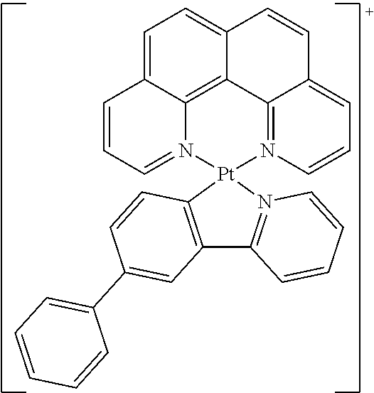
C1=C2C3=C4C(=C1)C=CC1=CC=CN(=C41)[Pt]1(N3=CC=C2)N2=C(C3=C1C=CC(C1=CC=CC=C1)=C3)C=CC=C2
